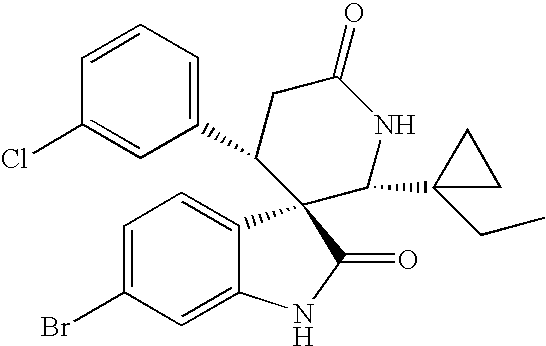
C1(C2CC(=O)NC(C3(CC)CC3)C23C2=CC=C(Br)C=C2NC3=O)=CC=CC(Cl)=C1
